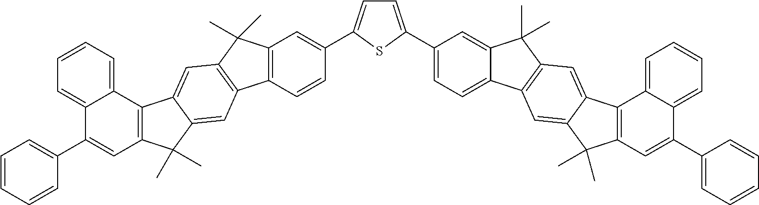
C12=C(C=CC(C3=CC=C(C4=CC=C5C(=C4)C(C)(C)C4=C5C=C5C(=C4)C4=C(C5(C)C)C=C(C5=CC=CC=C5)C5=CC=CC=C45)S3)=C1)C1=C(C2(C)C)C=C2C(=C1)C(C)(C)C1=C2C2=CC=CC=C2C(C2=CC=CC=C2)=C1
